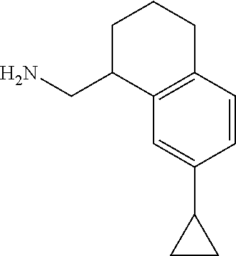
C1(CN)C2=C(CCC1)C=CC(C1CC1)=C2
